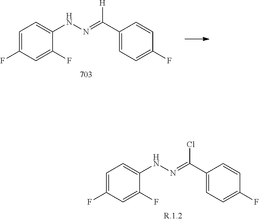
C1=C(F)C=C(F)C(NN=C(C2=CC=C(F)C=C2)[H])=C1.C1=C(F)C=C(F)C(NN=C(C2=CC=C(F)C=C2)Cl)=C1
